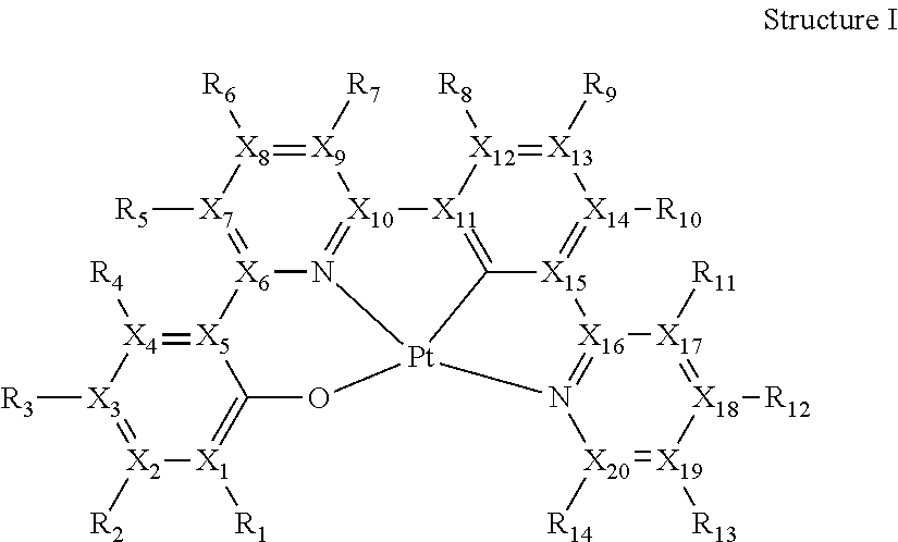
[X9]1([R7])=[X8]([R6])[X7]([R5])=[X6]2N3=[X10]1[X11]1=C4[X15](=[X14]([R10])[X13]([R9])=[X12]1[R8])[X16]1=N([X20]([R14])=[X19]([R13])[X18]([R12])=[X17]1[R11])[Pt]34OC1=[X1]([R1])[X2]([R2])=[X3]([R3])[X4]([R4])=[X5]21
